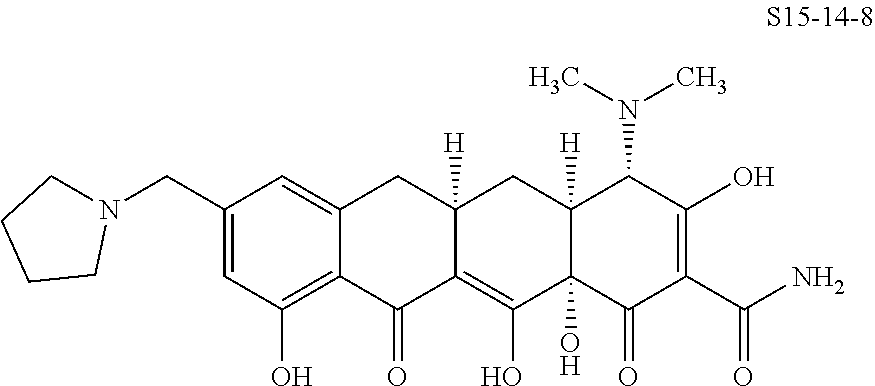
C1(CN2CCCC2)=CC(O)=C2C(=C1)CC1([H])C(=C(O)C3(O)C([H])(C1)C(N(C)C)C(O)=C(C(N)=O)C3=O)C2=O
